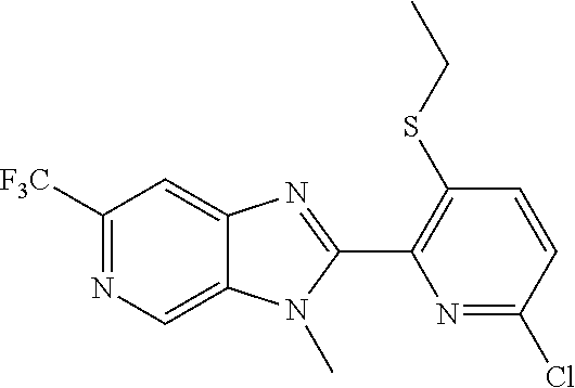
C1([F3C])=NC=C2C(=C1)N=C(C1=C(SCC)C=CC(Cl)=N1)N2C
